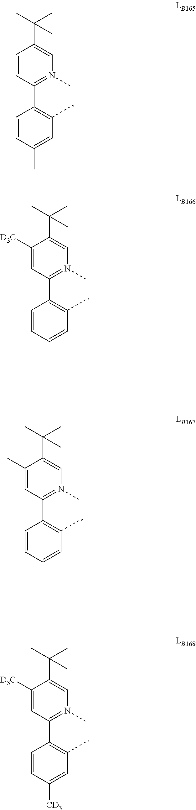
C1=CC(C2=C(C)C=C(C)C=C2)=N(C)C=C1C(C)(C)C.C1([D3C])=CC(C2=C(C)C=CC=C2)=N(C)C=C1C(C)(C)C.C1(C)=CC(C2=C(C)C=CC=C2)=N(C)C=C1C(C)(C)C.C1([D3C])=CC(C2=C(C)C=C([CD3])C=C2)=N(C)C=C1C(C)(C)C
